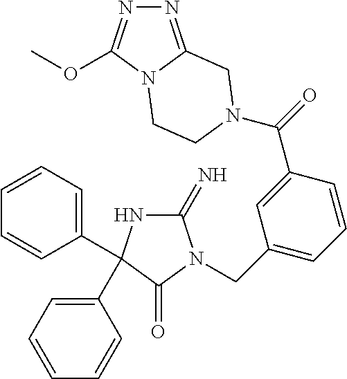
C1(=N)NC(C2=CC=CC=C2)(C2=CC=CC=C2)C(=O)N1CC1=CC=CC(C(=O)N2CCN3C(OC)=NN=C3C2)=C1
